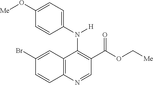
C1(Br)=CC2=C(C=C1)N=CC(C(OC[Me])=O)=C2N(C1=CC=C(O[Me])C=C1)[H]
